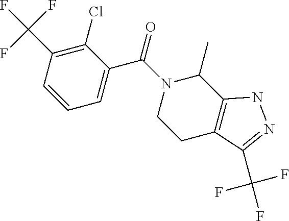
C1(Cl)=C(C(F)(F)F)C=CC=C1C(N1CCC2=C(C1C)NN=C2C(F)(F)F)=O
